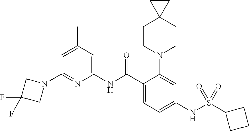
N1(C2=NC(NC(C3=CC=C(NS(C4CCC4)(=O)=O)C=C3N3CCC4(CC3)CC4)=O)=CC(C)=C2)CC(F)(F)C1
